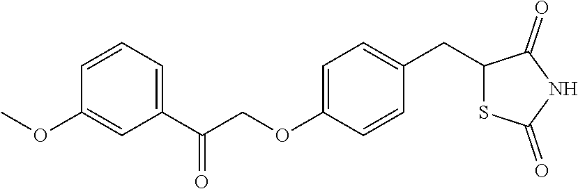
C1(C(COC2=CC=C(CC3SC(=O)NC3=O)C=C2)=O)=CC=CC(OC)=C1
